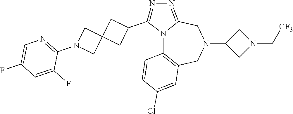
N12C3=C(CN(C4CN(C[CF3])C4)CC1=NN=C2C1CC2(C1)CN(C1=NC=C(F)C=C1F)C2)C=C(Cl)C=C3
